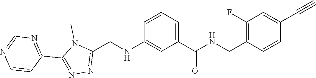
C1=NC=CC(C2=NN=C(CNC3=CC(C(=O)NCC4=C(F)C=C(C#C)C=C4)=CC=C3)N2C)=N1
